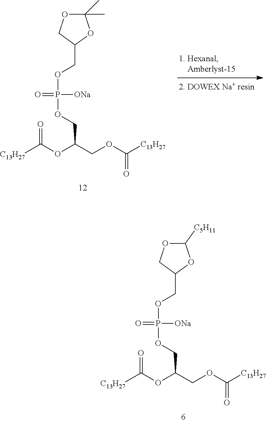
O=C(OC(COP(OCC1COC([C5H11])O1)(=O)[ONa])COC(=O)[C13H27])[C13H27].O=C(OC(COP(OCC1COC(C)(C)O1)(=O)[ONa])COC(=O)[C13H27])[C13H27]
